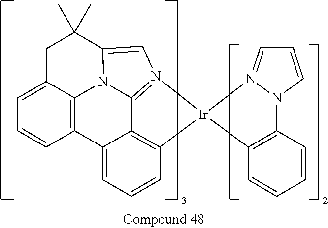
C12=C3C(=CC=C1)CC(C)(C)C1=CN4=C(C5=C(C=CC=C25)[Ir]42C4=C(C=CC=C4)N4N2=CC=C4)N31
